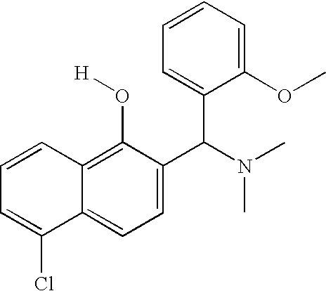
C1=C(Cl)C2=CC=C(C(N(C)C)C3=CC=CC=C3OC)C(O[H])=C2C=C1
